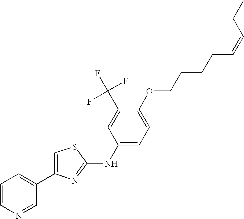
C1(C2=CSC(NC3=CC=C(OCCCCC=CCC)C(C(F)(F)F)=C3)=N2)=CC=CN=C1
